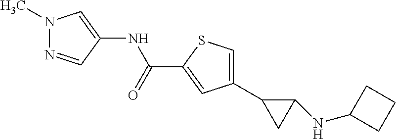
C1(C2CC2NC2CCC2)=CSC(C(NC2=CN(C)N=C2)=O)=C1
